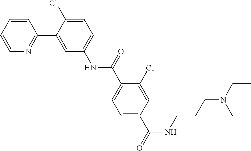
C1=CN=C(C2=CC(NC(C3=CC=C(C(NCCCN(CC)CC)=O)C=C3Cl)=O)=CC=C2Cl)C=C1
